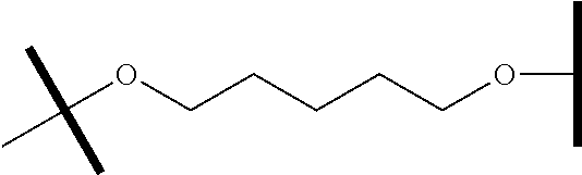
C(OCCCCCOC(C)C)(C)(C)C
